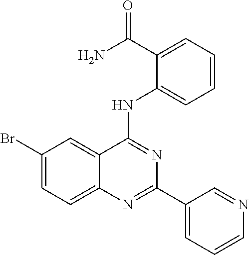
C1(Br)=CC=C2C(=C1)C(NC1=CC=CC=C1C(=O)N)=NC(C1=CC=CN=C1)=N2
